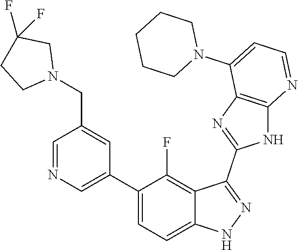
C1=NC=C(C2=CC=C3C(=C2F)C(C2=NC4=C(N2)N=CC=C4N2CCCCC2)=NN3)C=C1CN1CC(F)(F)CC1
